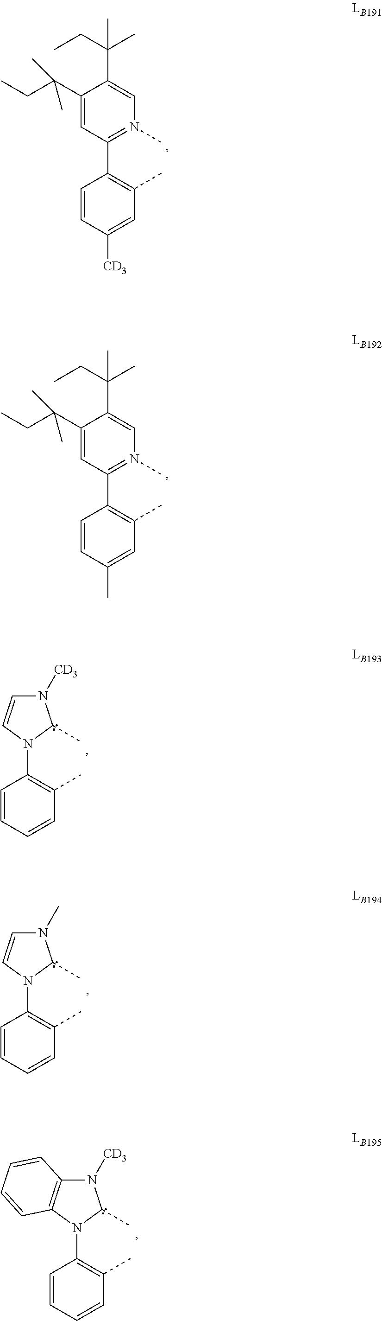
C1=CC([CD3])=CC(C)=C1C1=N(C)C=C(C(C)(CC)C)C(C(CC)(C)C)=C1.C1=CC(C)=CC(C)=C1C1=N(C)C=C(C(C)(CC)C)C(C(CC)(C)C)=C1.C1=CC=CC(C)=C1N1C=CN([CD3])C1C.C1=CC=CC(C)=C1N1C=CN(C)C1C.C1=CC=CC(C)=C1N1C2=C(N([CD3])C1C)C=CC=C2
